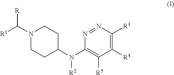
C1([R4])=C([R3])N=NC(N(C2CCN(C([R1])[R])CC2)[R2])=C1[R5]
